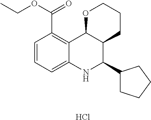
Cl.C12=C(C(OCC)=O)C=CC=C1NC(C1CCCC1)C1C2OCCC1
